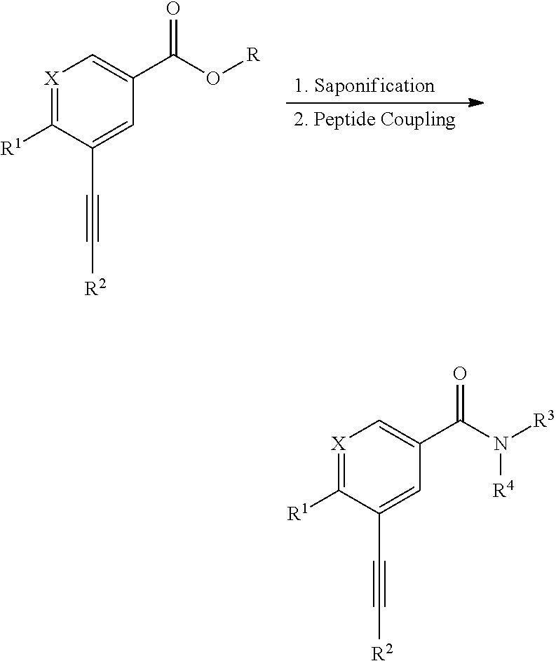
[X]1=C([R1])C(C#C[R2])=CC(C(O[R])=O)=C1.[X]1=C([R1])C(C#C[R2])=CC(C(N([R3])[R4])=O)=C1
